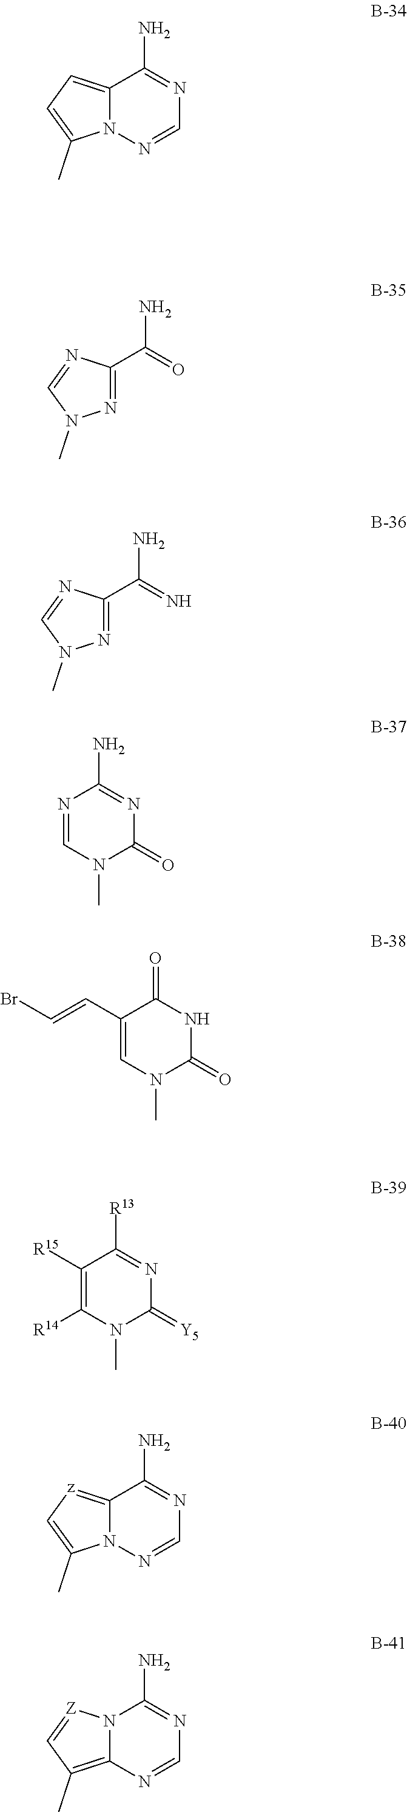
C1(C(=O)N)=NN(C)C=N1.C12=CC=C(C)N1N=CN=C2N.C12=[z]C=C(C)N1N=CN=C2N.N12C(=C(C)C=[Z]1)N=CN=C2N.C1(C(=N)N)=NN(C)C=N1.N1=CN(C)C(=O)N=C1N.C1(C=CBr)=CN(C)C(=O)NC1=O.C1([R15])=C([R14])N(C)C(=[Y5])N=C1[R13]
